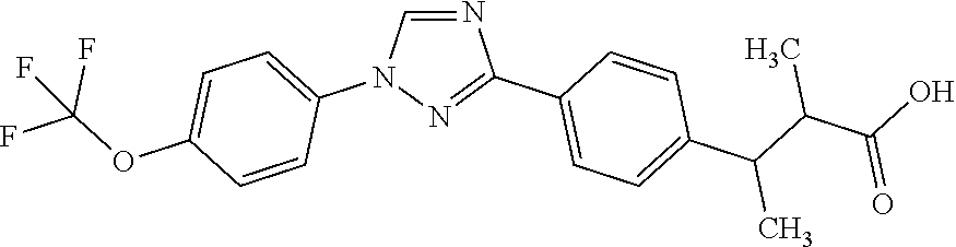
N1=CN(C2=CC=C(OC(F)(F)F)C=C2)N=C1C1=CC=C(C(C(C(=O)O)C)C)C=C1
